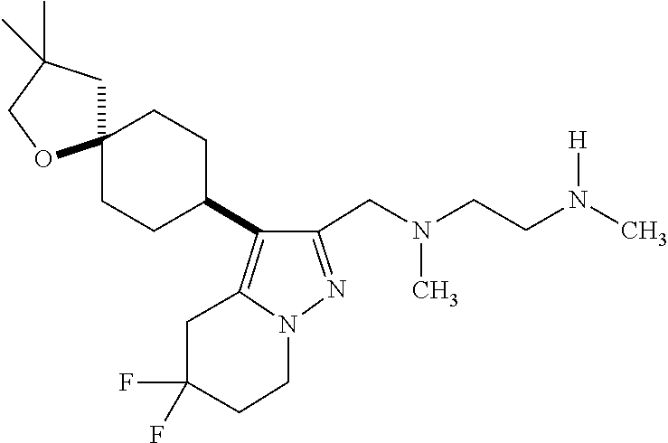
N(C)(CC1=NN2CCC(F)(F)CC2=C1C1CCC2(CC1)CC(C)(C)CO2)CCN(C)[H]
